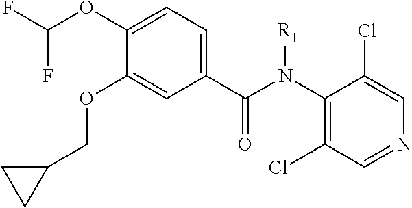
C1(C(N(C2=C(Cl)C=NC=C2Cl)[R1])=O)=CC=C(OC(F)F)C(OCC2CC2)=C1
